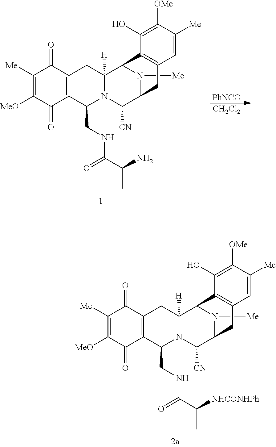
C1([Me])=C([MeO])C(=O)C2=C(C1=O)CC1([H])N(C2CNC(=O)C(C)[NHCONHPh])C([CN])C2N([Me])C1C1=C(C2)C=C([Me])C([OMe])=C1O.C1([Me])=C([MeO])C(=O)C2=C(C1=O)CC1([H])N(C2CNC(=O)C(C)N)C([CN])C2N([Me])C1C1=C(C2)C=C([Me])C([OMe])=C1O.[PhNCO].[CH2Cl2]
